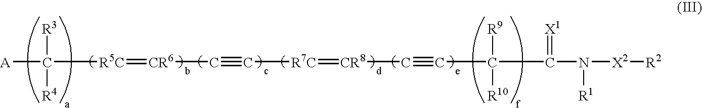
[A]C([R5C]=[CR6]C#C[R7C]=[CR8]C#CC(C(N([X2][R2])[R1])=[X1])([R9])[R10])([R3])[R4]
